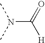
N(C(=O)[H])(C)C
